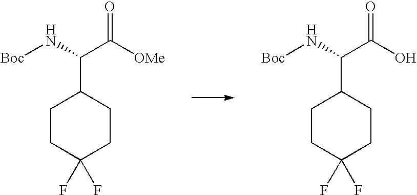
C1CC(F)(F)CCC1C(C([OMe])=O)N[Boc].C1CC(F)(F)CCC1C(C(O)=O)N[Boc]
